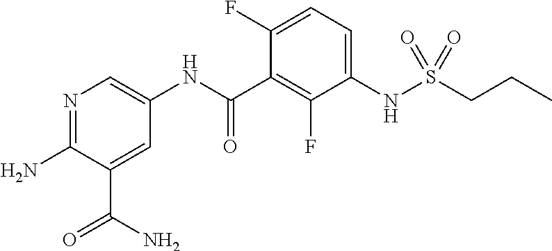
N1=C(N)C(C(=O)N)=CC(NC(C2=C(F)C(NS(CCC)(=O)=O)=CC=C2F)=O)=C1
